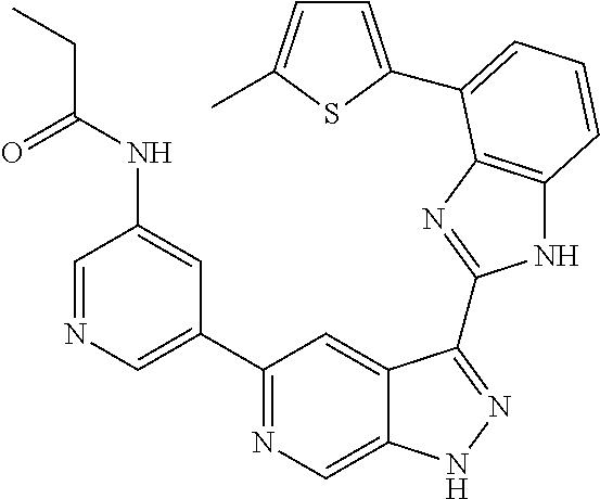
C1=NC=C(C2=NC=C3C(=C2)C(C2=NC4=C(N2)C=CC=C4C2=CC=C(C)S2)=NN3)C=C1NC(CC)=O
